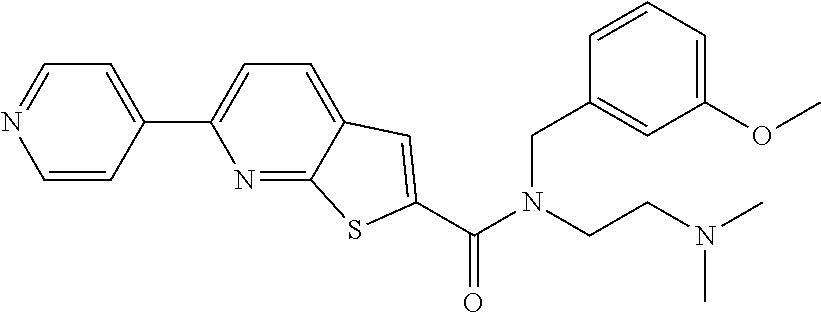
N1=C2C(=CC=C1C1=CC=NC=C1)C=C(C(N(CC1=CC(OC)=CC=C1)CCN(C)C)=O)S2
